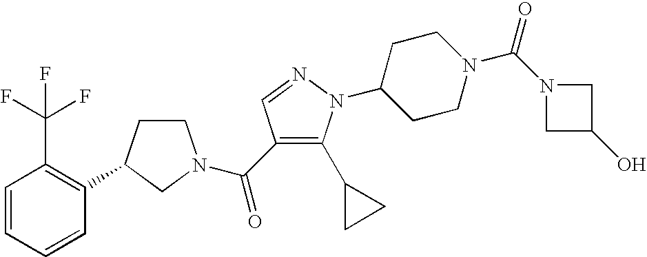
C1=CC=CC(C2CCN(C(=O)C3=C(C4CC4)N(C4CCN(C(N5CC(O)C5)=O)CC4)N=C3)C2)=C1C(F)(F)F
